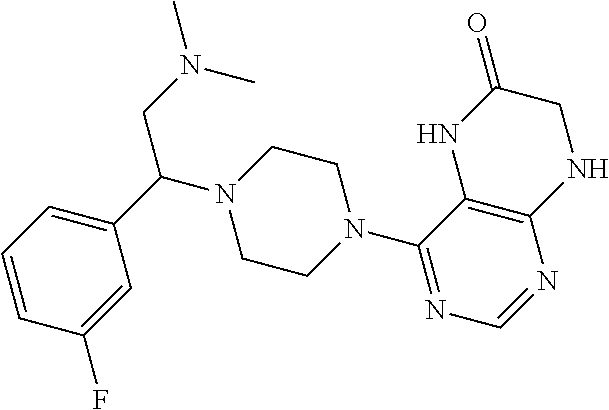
C1=C(C(N2CCN(C3=NC=NC4=C3NC(=O)CN4)CC2)CN(C)C)C=C(F)C=C1
